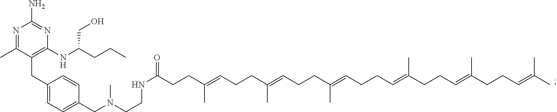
N1=C(C)C(CC2=CC=C(CN(CCNC(=O)CCC(=CCCC(=CCCC(=CCCC=C(CCC=C(C)CCC=C(C)C)C)C)C)C)C)C=C2)=C(NC(CO)CCC)N=C1N
